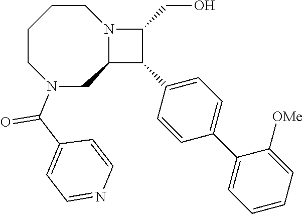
C1CCCN(C(C2=CC=NC=C2)=O)CC2N1C(CO)C2C1=CC=C(C2=CC=CC=C2[OMe])C=C1
